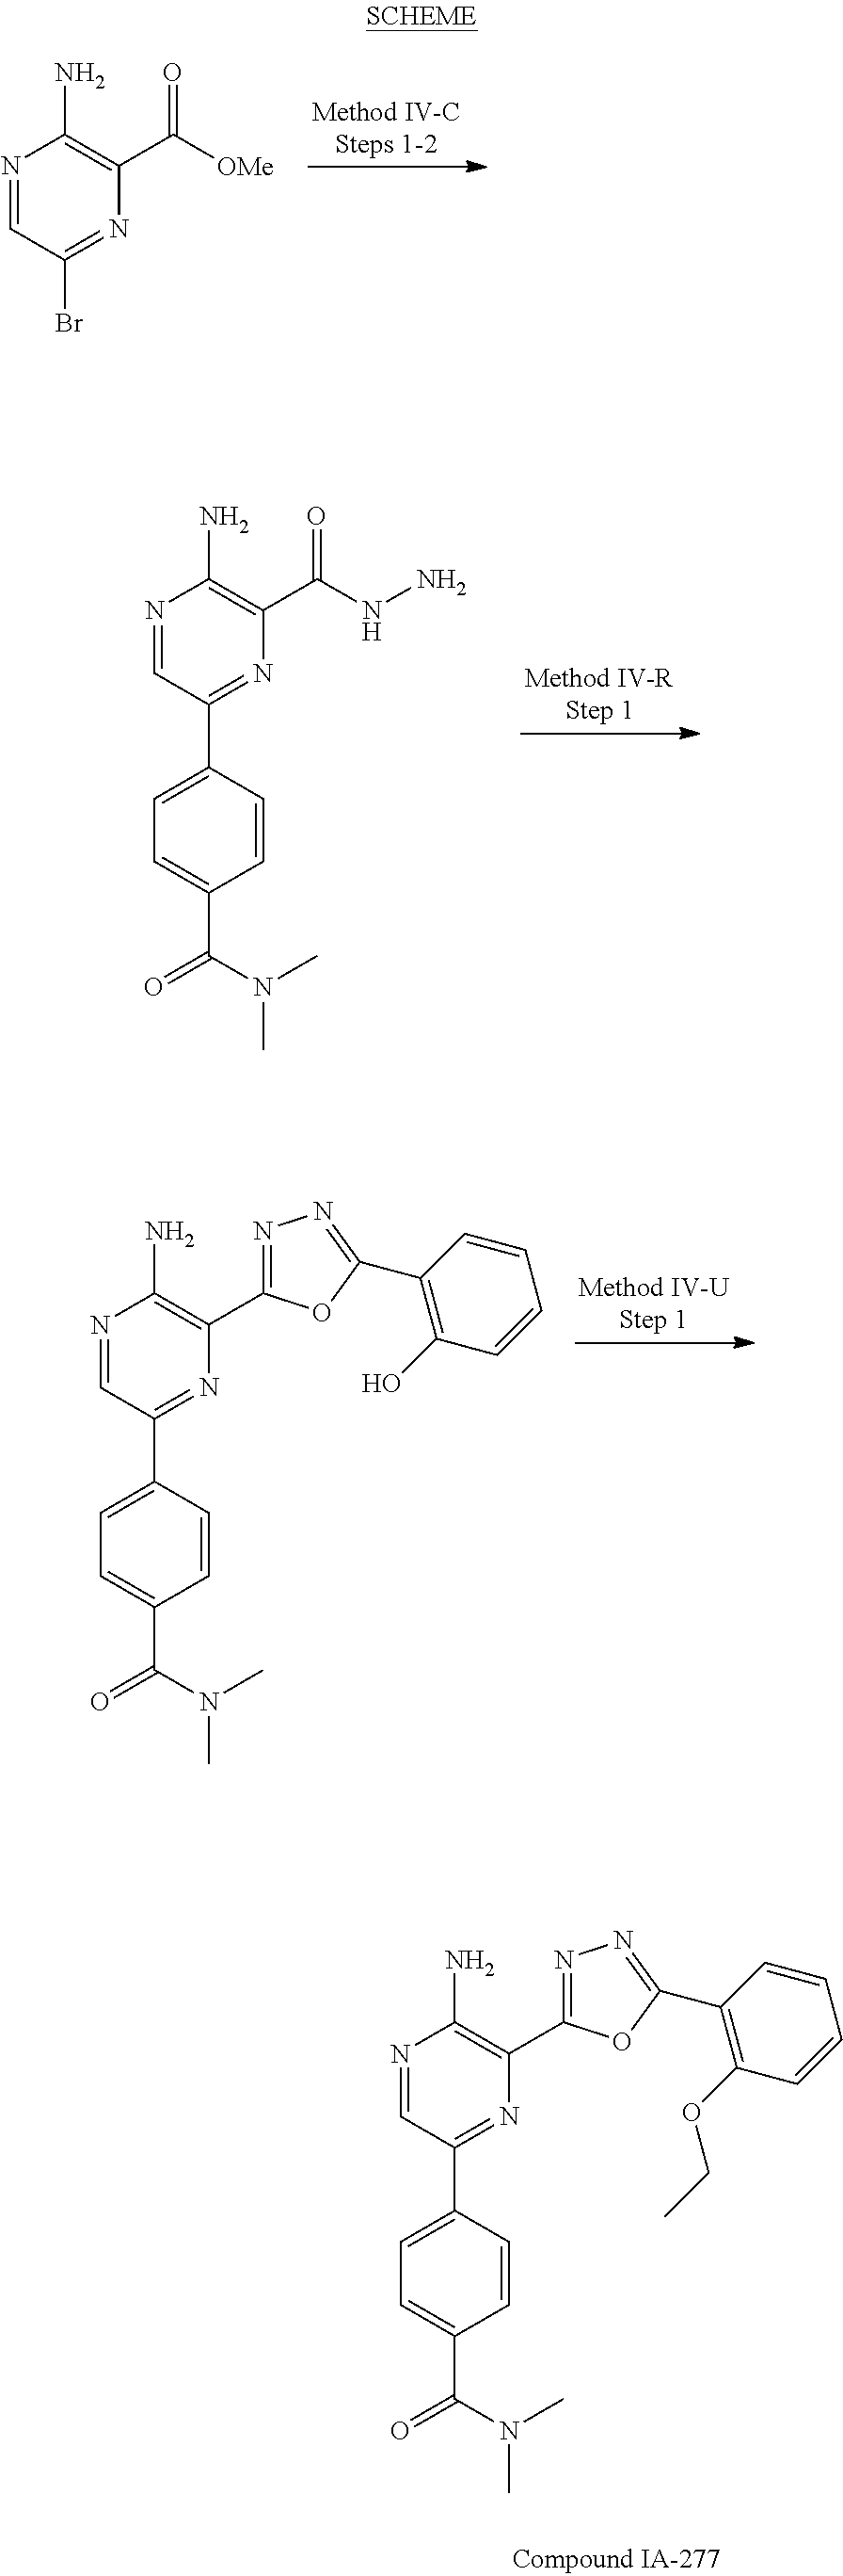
N1=CC(Br)=NC(C([OMe])=O)=C1N.N1=CC(C2=CC=C(C(=O)N(C)C)C=C2)=NC(C(NN)=O)=C1N.N1=CC(C2=CC=C(C(N(C)C)=O)C=C2)=NC(C2=NN=C(C3=C(O)C=CC=C3)O2)=C1N.N1=CC(C2=CC=C(C(N(C)C)=O)C=C2)=NC(C2=NN=C(C3=C(OCC)C=CC=C3)O2)=C1N
